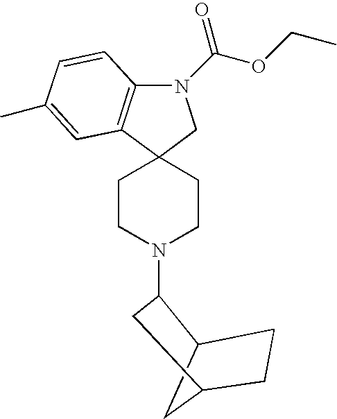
C12CC(CC1)CC2N1CCC2(C3=C(N(C(=O)OCC)C2)C=CC(C)=C3)CC1
